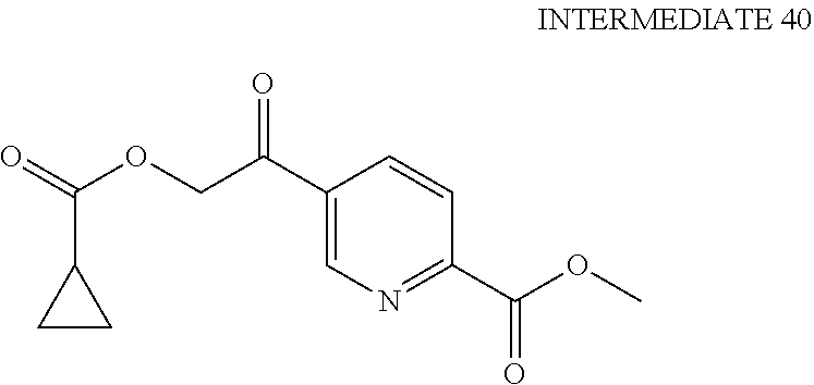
C1(C(COC(=O)C2CC2)=O)=CN=C(C(OC)=O)C=C1
